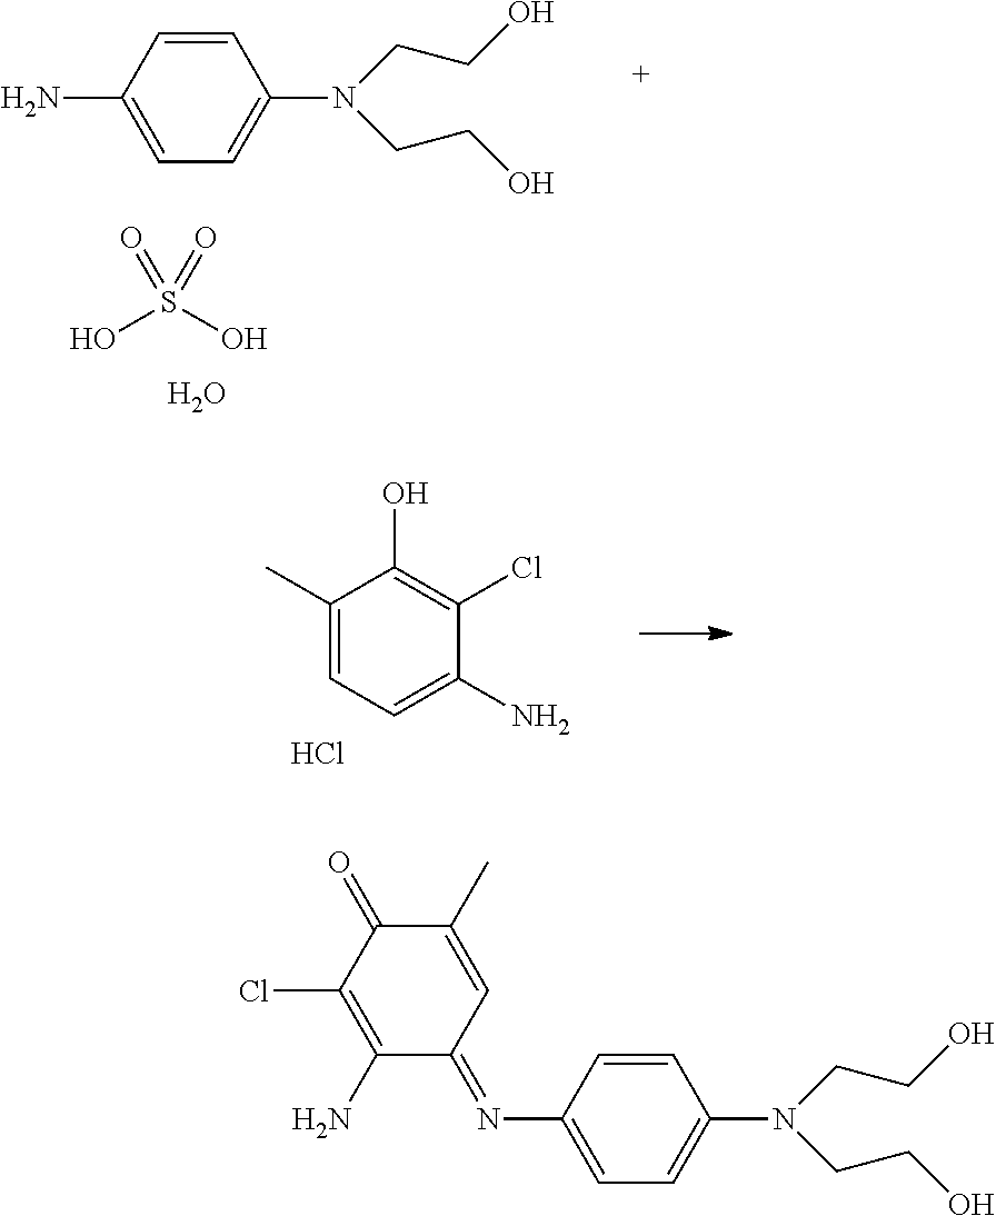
C1(C)=CC=C(N)C(Cl)=C1O.Cl.C1=CC(N)=CC=C1N(CCO)CCO.OS(O)(=O)=O.O.C1=CC(N=C2C=C(C)C(=O)C(Cl)=C2N)=CC=C1N(CCO)CCO
